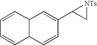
C1=CC2C(C=C1)C=CC(C1C[NTs]1)=C2
